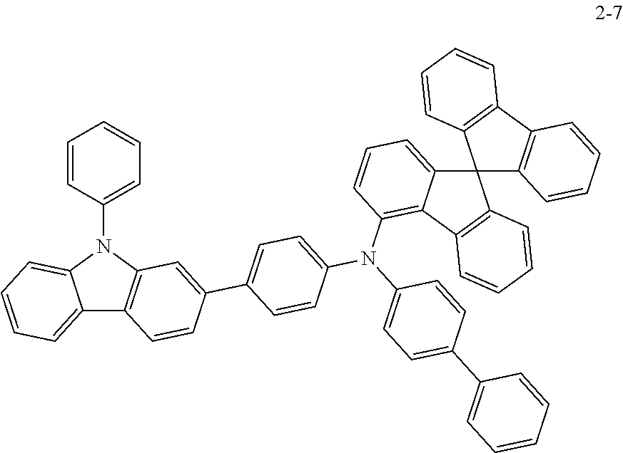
C1=C(C2=CC3=C(C4=CC=CC=C4N3C3=CC=CC=C3)C=C2)C=CC(N(C2=CC=C(C3=CC=CC=C3)C=C2)C2=C3C(=CC=C2)C2(C4=C3C=CC=C4)C3=C(C4=C2C=CC=C4)C=CC=C3)=C1
